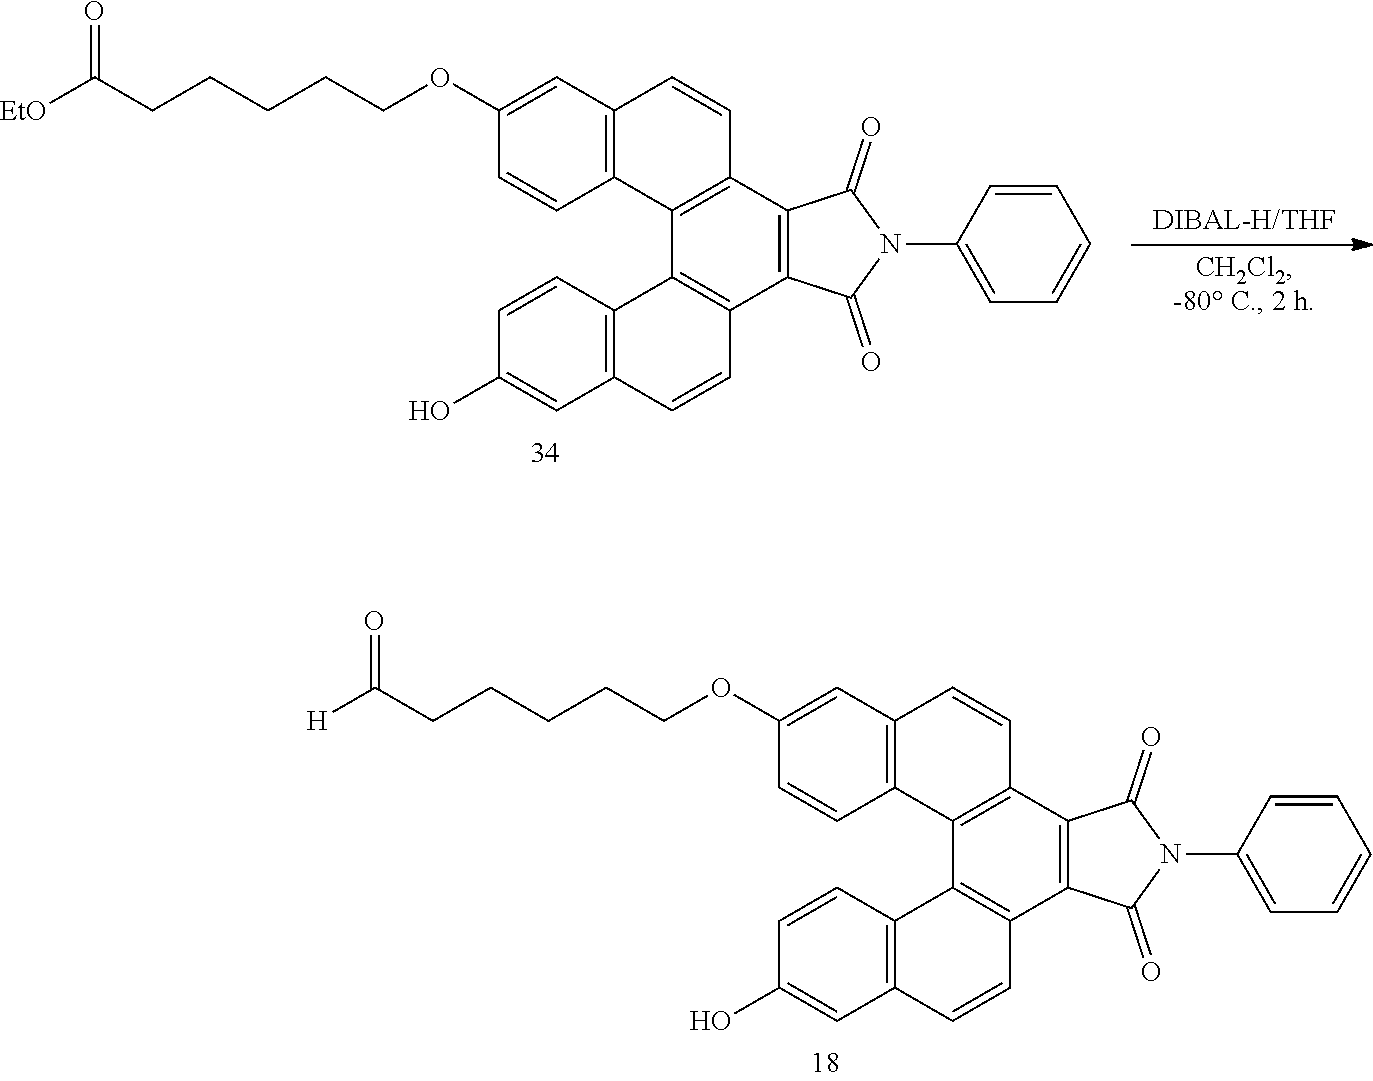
O=C(CCCCCOC1=CC2=C(C=C1)C1=C(C=C2)C2=C(C3=C1C1=C(C=C3)C=C(O)C=C1)C(=O)N(C1=CC=CC=C1)C2=O)[H].O=C(CCCCCOC1=CC2=C(C=C1)C1=C(C=C2)C2=C(C3=C1C1=C(C=C3)C=C(O)C=C1)C(=O)N(C1=CC=CC=C1)C2=O)[EtO]
